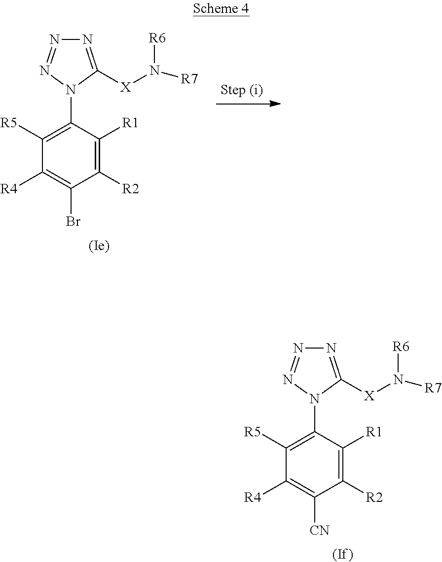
N1=C([X]N([R7])[R6])N(C2=C([R5])C([R4])=C(Br)C([R2])=C2[R1])N=N1.N1=C([X]N([R7])[R6])N(C2=C([R5])C([R4])=C([CN])C([R2])=C2[R1])N=N1
